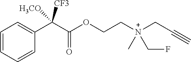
C1=CC=CC(C(C(OCC[N+](CC#C)(C)CF)=O)([CF3])[H3CO])=C1
